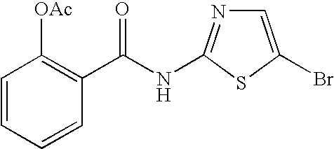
C1=CC=CC(C(NC2=NC=C(Br)S2)=O)=C1[OAc]
